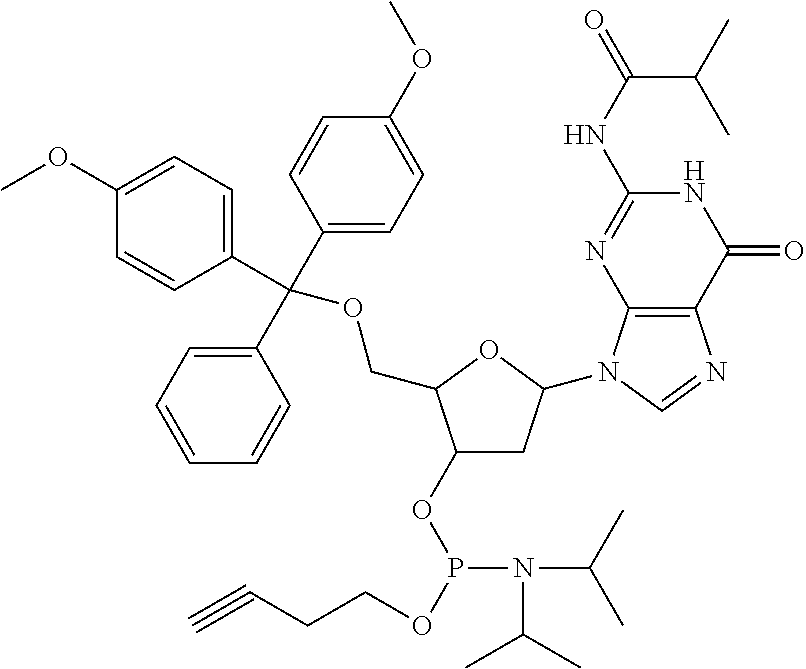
C1(OP(OCCC#C)N(C(C)C)C(C)C)CC(N2C3=C(N=C2)C(=O)NC(NC(C(C)C)=O)=N3)OC1COC(C1=CC=CC=C1)(C1=CC=C(OC)C=C1)C1=CC=C(OC)C=C1
